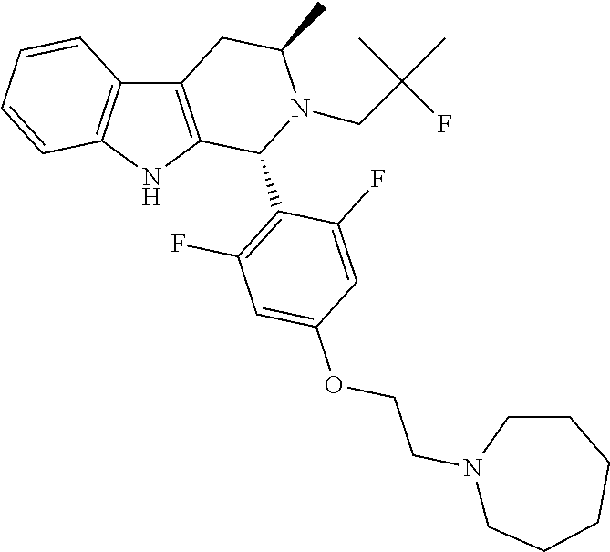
C12=C(NC3=C1C=CC=C3)C(C1=C(F)C=C(OCCN3CCCCCC3)C=C1F)N(CC(C)(C)F)C(C)C2
